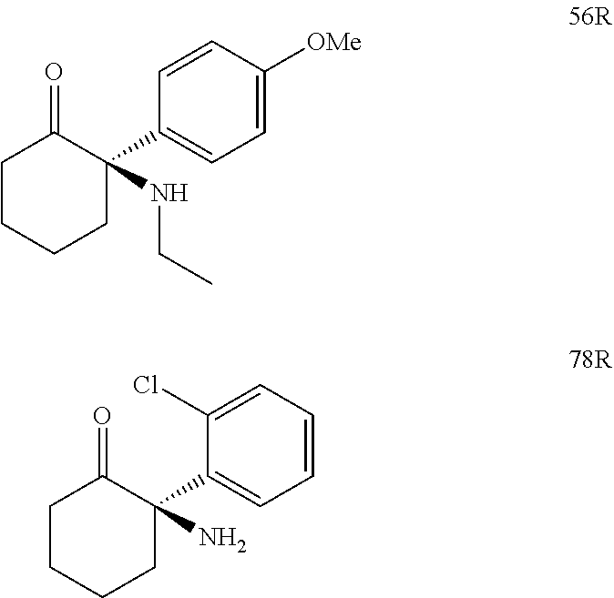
C1=C([OMe])C=CC(C2(NCC)C(=O)CCCC2)=C1.C1=CC=C(Cl)C(C2(N)C(=O)CCCC2)=C1
